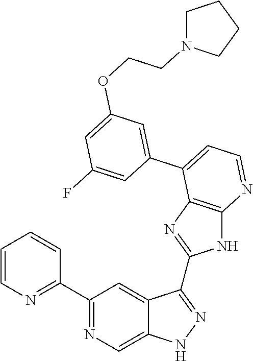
C1(C2=NC=C3C(=C2)C(C2=NC4=C(N2)N=CC=C4C2=CC(OCCN4CCCC4)=CC(F)=C2)=NN3)=NC=CC=C1
